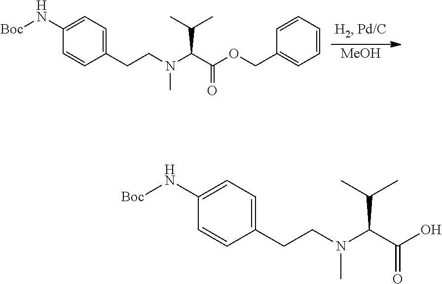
[MeOH].C1(N[Boc])=CC=C(CCN(C(C(OCC2=CC=CC=C2)=O)C(C)C)C)C=C1.C1(N[Boc])=CC=C(CCN(C(C(O)=O)C(C)C)C)C=C1
